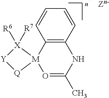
C12=C(C=CC=C1)NC(C)=O[M]21[X]([R6])([R7])[Y][Q]1
